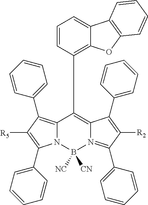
N12C(=C(C3=CC=CC=C3)C([R5])=C1C1=CC=CC=C1)C(C1=C3C(=CC=C1)C1=C(O3)C=CC=C1)=C1N(=C(C3=CC=CC=C3)C([R2])=C1C1=CC=CC=C1)B2([NC])[CN]
